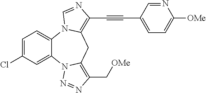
C1=C(Cl)C=C2C(=C1)N1C(=C(C#CC3=CC=C([OMe])N=C3)N=C1)CC1=C(C[OMe])N=NN21
